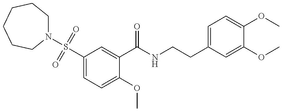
N1(S(C2=CC=C(OC)C(C(=O)NCCC3=CC=C(OC)C(OC)=C3)=C2)(=O)=O)CCCCCC1
